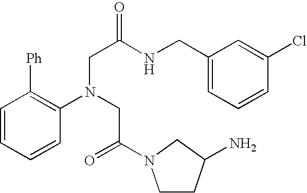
C1=CC=CC(N(CC(=O)N2CCC(N)C2)CC(NCC2=CC=CC(Cl)=C2)=O)=C1[Ph]
